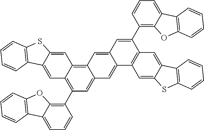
C1(C2=C3C(=CC=C2)C2=C(O3)C=CC=C2)=C2C(=C3C(=C1)C=C1C(=C3)C=C(C3=C4C(=CC=C3)C3=C(O4)C=CC=C3)C3=C1C=C1C(=C3)C3=C(S1)C=CC=C3)C=C1C(=C2)C2=C(S1)C=CC=C2
